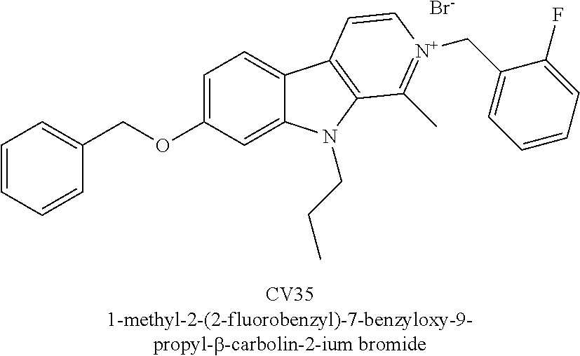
C1=CC=CC(COC2=CC=C3C(=C2)N(CCC)C2=C3C=C[N+](CC3=CC=CC=C3F)=C2C)=C1.[Br-]
